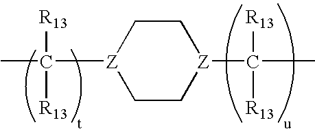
CC([R13])([R13])[Z]1CC[Z](C([R13])([R13])C)CC1
